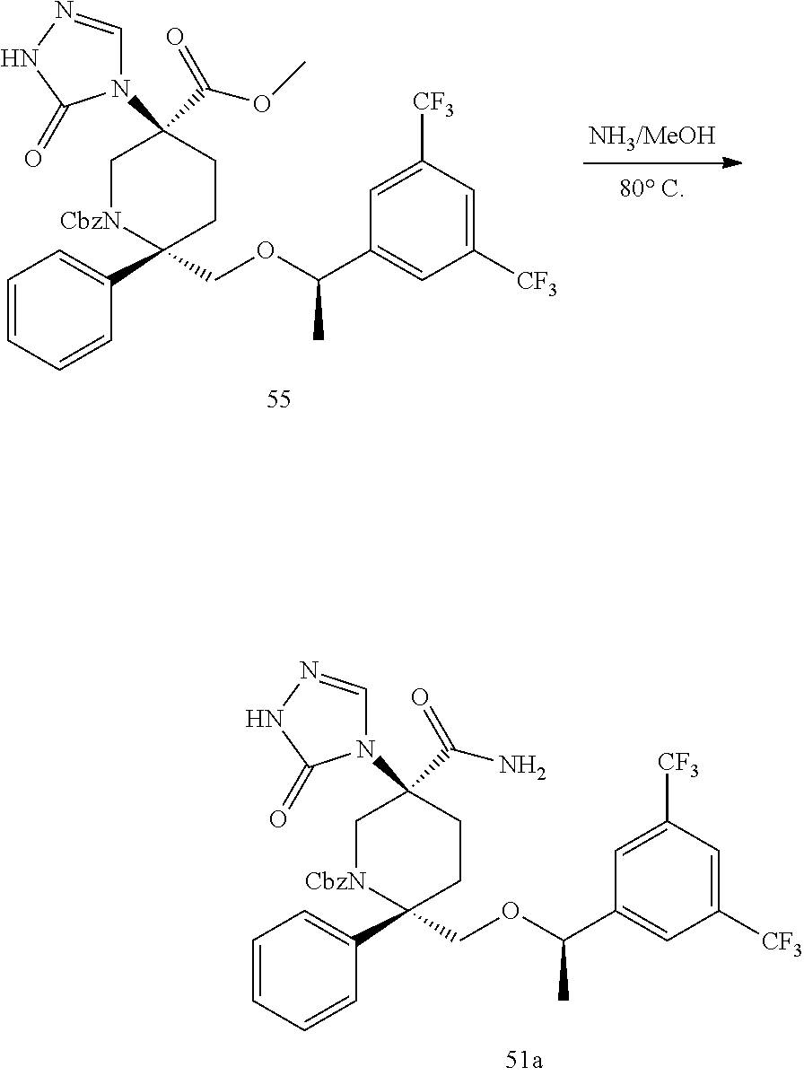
C1([CF3])=CC(C(OCC2(C3=CC=CC=C3)CCC(C(OC)=O)(N3C=NNC3=O)C[CbzN]2)C)=CC([CF3])=C1.[NH3/MeOH].C1([CF3])=CC(C(OCC2(C3=CC=CC=C3)CCC(C(N)=O)(N3C=NNC3=O)C[CbzN]2)C)=CC([CF3])=C1
